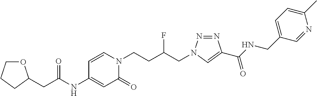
C(NC1=CC(=O)N(CCC(CN2N=NC(C(NCC3=CC=C(C)N=C3)=O)=C2)F)C=C1)(=O)CC1OCCC1
